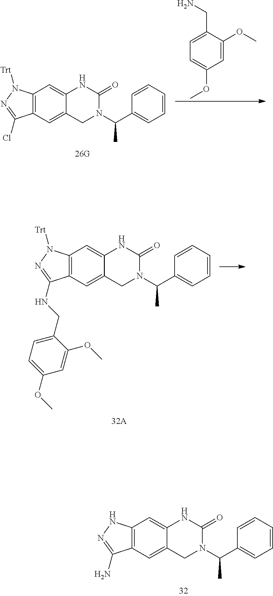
C12=C(C=C3C(=C1)NC(=O)N(C(C1=CC=CC=C1)C)C3)C(Cl)=NN2[Trt].C1=C(OC)C(CN)=CC=C1OC.C12=C(C=C3C(=C1)NC(=O)N(C(C1=CC=CC=C1)C)C3)C(NCC1=CC=C(OC)C=C1OC)=NN2[Trt].C12=C(C=C3C(=C1)NC(=O)N(C(C1=CC=CC=C1)C)C3)C(N)=NN2
